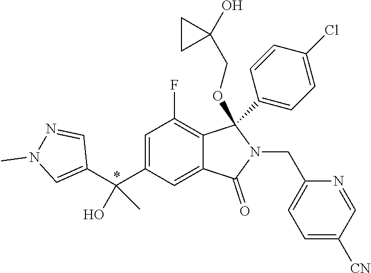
C1=C(C(C2=CN(C)N=C2)(O)C)C=C2C(=C1F)C(OCC1(O)CC1)(C1=CC=C(Cl)C=C1)N(CC1=CC=C([CN])C=N1)C2=O
